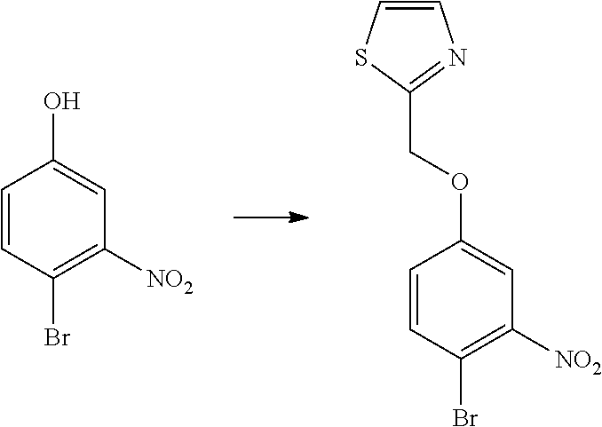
C1=CC(Br)=C([NO2])C=C1O.C1=CC(Br)=C([NO2])C=C1OCC1=NC=CS1
